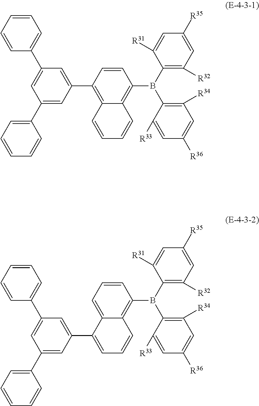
C1=C([R35])C=C([R31])C(B(C2=C([R34])C=C([R36])C=C2[R33])C2=C3C(=C(C4=CC(C5=CC=CC=C5)=CC(C5=CC=CC=C5)=C4)C=C2)C=CC=C3)=C1[R32].C1=C([R35])C=C([R31])C(B(C2=C([R34])C=C([R36])C=C2[R33])C2=C3C(=CC=C2)C(C2=CC(C4=CC=CC=C4)=CC(C4=CC=CC=C4)=C2)=CC=C3)=C1[R32]
